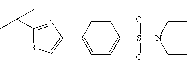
C1(C(C)(C)C)=NC(C2=CC=C(S(=O)(=O)N(CC)CC)C=C2)=CS1
